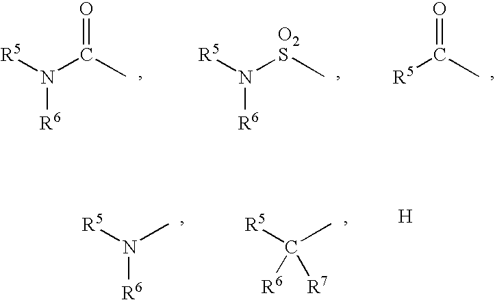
[R5]N(C(C)=O)[R6].[R5]N([O2S]C)[R6].C([R5])(=O)C.[R5]N(C)[R6].[R5]C(C)([R6])[R7].[H]
